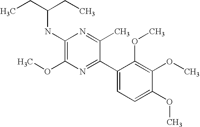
CCC(CC)NC1=C(OC)N=C(C2=CC=C(OC)C(OC)=C2OC)C(C)=N1
